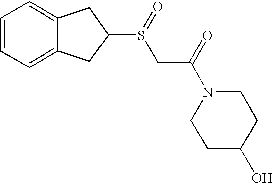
C1=CC=C2C(=C1)CC(S(CC(=O)N1CCC(O)CC1)=O)C2
